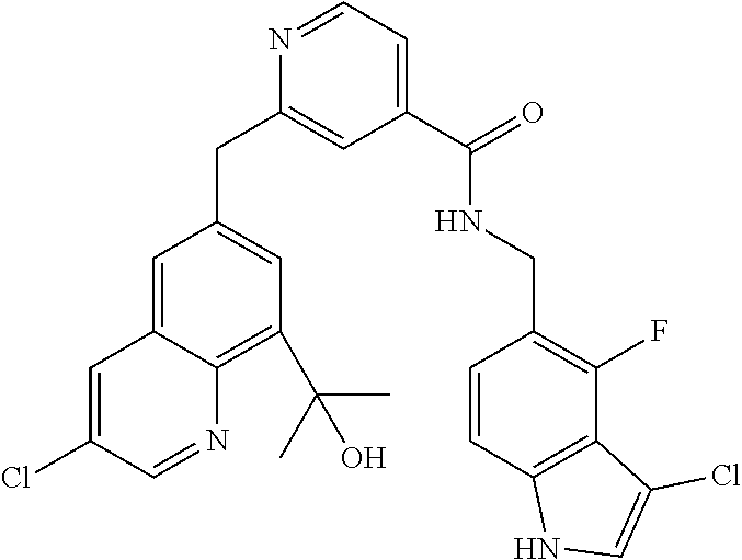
C1=NC(CC2=CC(C(C)(C)O)=C3C(=C2)C=C(Cl)C=N3)=CC(C(NCC2=C(F)C3=C(C=C2)NC=C3Cl)=O)=C1
